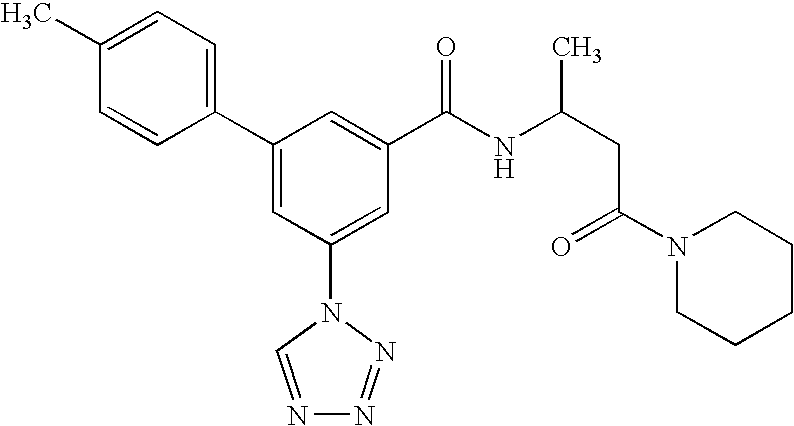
C1(C2=CC(N3C=NN=N3)=CC(C(NC(CC(N3CCCCC3)=O)C)=O)=C2)=CC=C(C)C=C1
